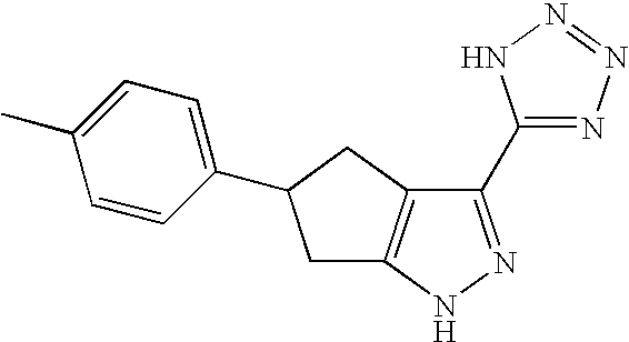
C1(C2=NN=NN2)=NNC2=C1CC(C1=CC=C(C)C=C1)C2
